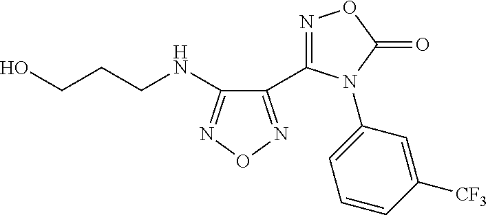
C1(C2=NOC(=O)N2C2=CC=CC([CF3])=C2)=NON=C1NCCCO
